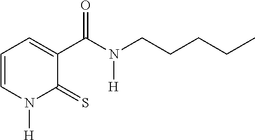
C1=CN([H])C(=S)C(C(N([H])CCCCC)=O)=C1
